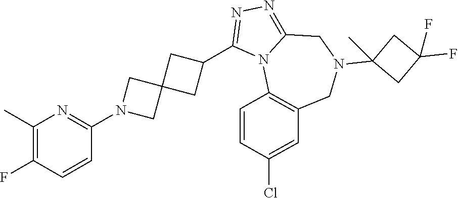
C1(C)=C(F)C=CC(N2CC3(C2)CC(C2=NN=C4N2C2=C(CN(C5(C)CC(F)(F)C5)C4)C=C(Cl)C=C2)C3)=N1
